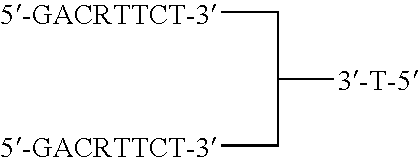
C([5-GACRTTCT-3])C(C[5-GACRTTCT-3])[3-T-5]
